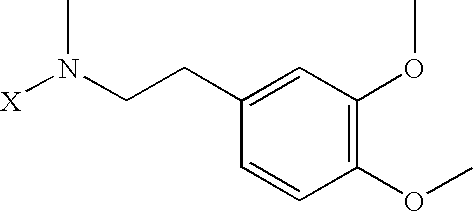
[X]N(CCC1=CC(OC)=C(OC)C=C1)C
